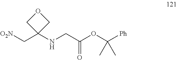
[O2N]CC1(NCC(OC([Ph])(C)C)=O)COC1
